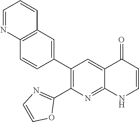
C12=C(C=C(C3=C(C4=NC=CO4)N=C4C(=C3)C(=O)C=CN4)C=C1)C=CC=N2
